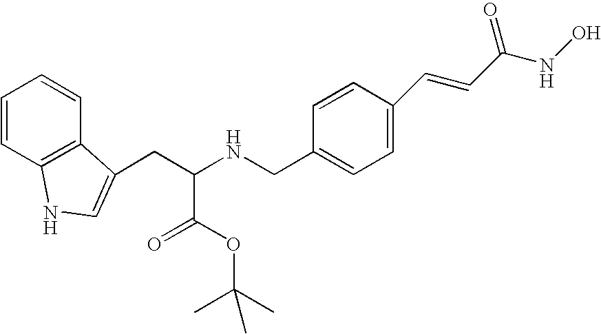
C(NCC1=CC=C(C=CC(NO)=O)C=C1)(CC1=CNC2=C1C=CC=C2)C(OC(C)(C)C)=O
